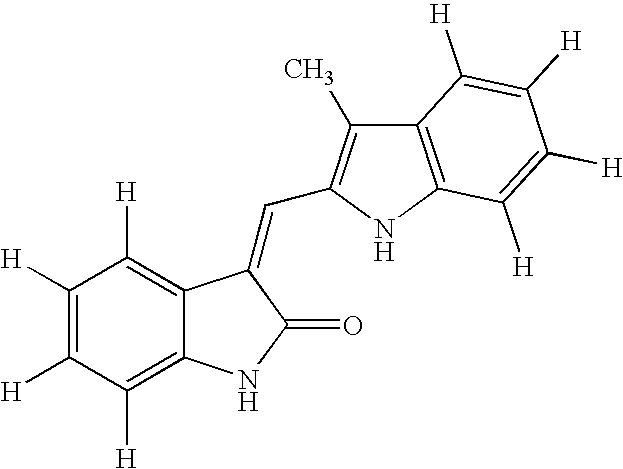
C1([H])=C([H])C([H])=C2C(=C1[H])C(=CC1=C(C)C3=C(N1)C([H])=C([H])C([H])=C3[H])C(=O)N2
